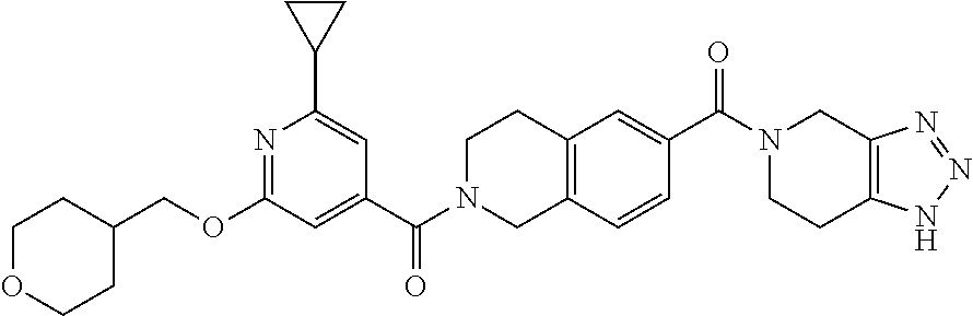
C1OCCC(COC2=NC(C3CC3)=CC(C(N3CC4=C(CC3)C=C(C(N3CCC5=C(C3)N=NN5)=O)C=C4)=O)=C2)C1
